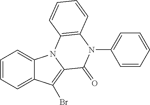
C1=CC=C2C(=C1)N1C(=C2Br)C(=O)N(C2=CC=CC=C2)C2=C1C=CC=C2
